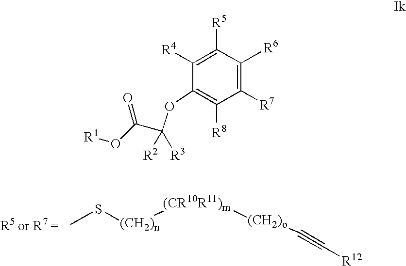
S([(CH2)n][(CR10R11)m][(CH2)o]C#C[R12])C.C1([R4])=C([R5])C([R6])=C([R7])C([R8])=C1OC(C(O[R1])=O)([R2])[R3]
